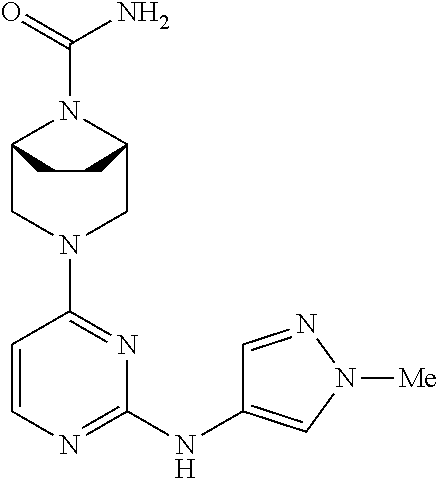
C12CN(C3=NC(NC4=CN([Me])N=C4)=NC=C3)CC(N1C(=O)N)CC2
